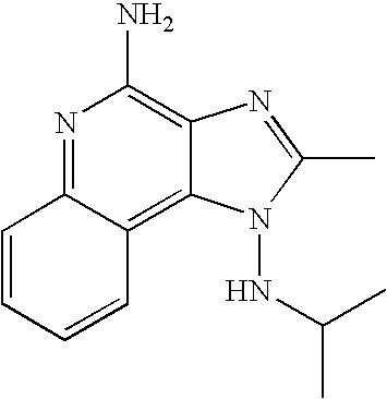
N1=C2C(=C3C(=C1N)N=C(C)N3NC(C)C)C=CC=C2
